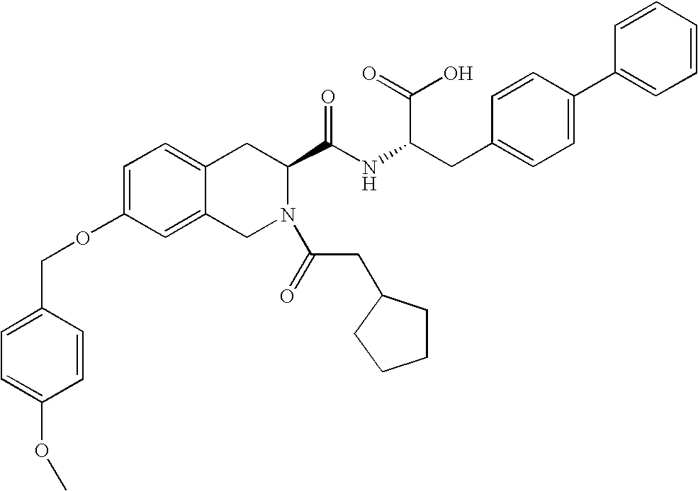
C12=CC=C(OCC3=CC=C(OC)C=C3)C=C1CN(C(=O)CC1CCCC1)C(C(NC(CC1=CC=C(C3=CC=CC=C3)C=C1)C(=O)O)=O)C2
